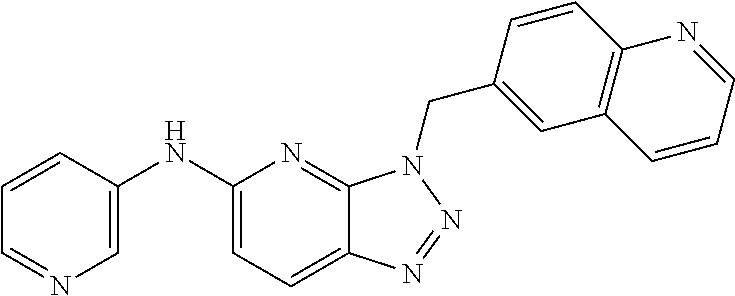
C1(NC2=CN=CC=C2)=CC=C2C(=N1)N(CC1=CC3=C(C=C1)N=CC=C3)N=N2
